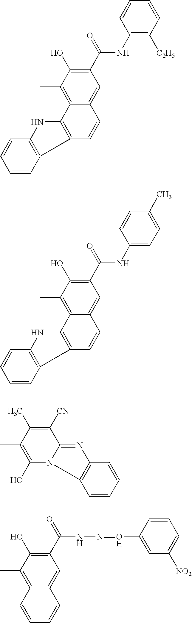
C1=CC2=C(C=C1)NC1=C2C=CC2=CC(C(NC3=C([C2H5])C=CC=C3)=O)=C(O)C(C)=C12.C1=CC2=C(C=C1)NC1=C2C=CC2=CC(C(NC3=CC=C(C)C=C3)=O)=C(O)C(C)=C12.C1([CN])=C(C)C(C)=C(O)N2C3=C(N=C12)C=CC=C3.C1(C(=O)NN=OC2=CC([NO2])=CC=C2)=C(O)C(C)=C2C(=C1)C=CC=C2
